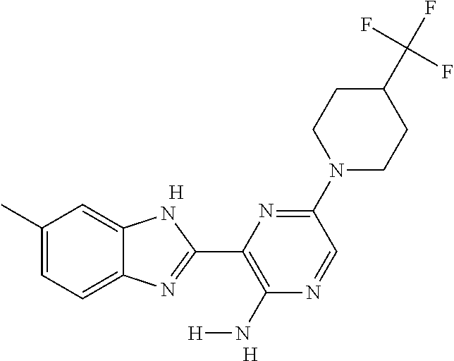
C1(C)=CC=C2C(=C1)NC(C1=C(N[H])N=CC(N3CCC(C(F)(F)F)CC3)=N1)=N2.[H].[H]
